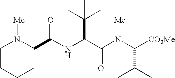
C(NC(C(N(C([CO2Me])C(C)C)[Me])=O)C(C)(C)C)(=O)C1N([Me])CCCC1
